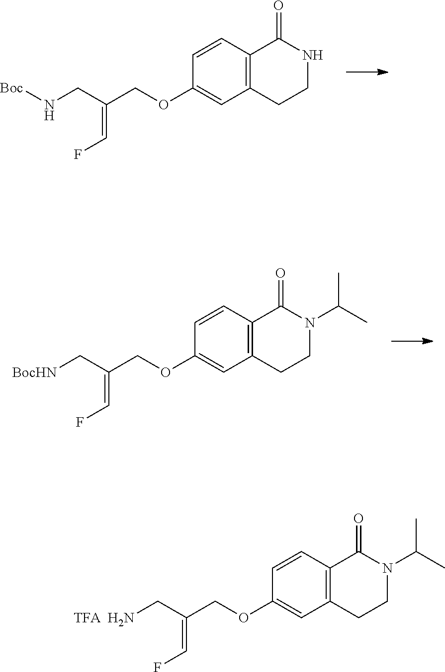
[Boc]NCC(COC1=CC2=C(C(=O)NCC2)C=C1)=CF.[BocHN]CC(COC1=CC2=C(C(=O)N(C(C)C)CC2)C=C1)=CF.[TFA  H2N]CC(COC1=CC2=C(C(=O)N(C(C)C)CC2)C=C1)=CF
